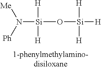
N([Si](O[Si]([H])([H])[H])([H])[H])([Me])[Ph]
